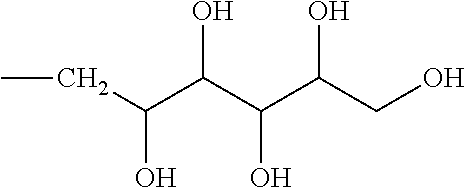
CCC(C(C(C(CO)O)O)O)O
